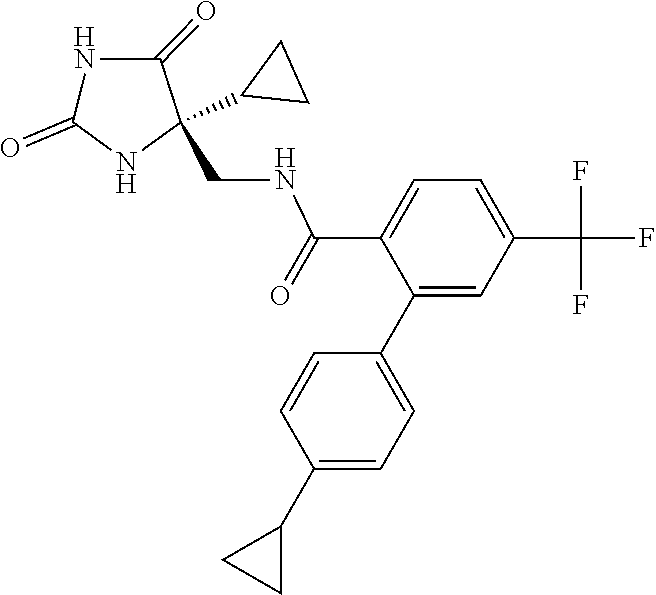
C1(=O)NC(CNC(C2=CC=C(C(F)(F)F)C=C2C2=CC=C(C3CC3)C=C2)=O)(C2CC2)C(=O)N1
